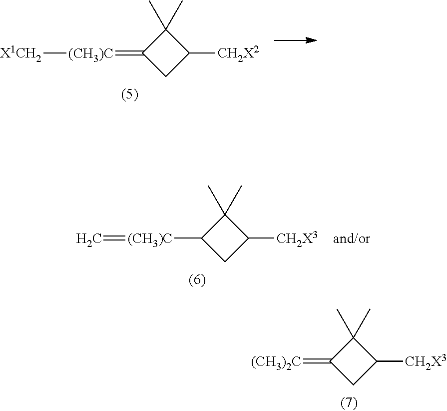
[X1CH2][(CH3)C]=C1CC([CH2X2])C1(C)C.C=[(CH3)C]C1CC([CH2X3])C1(C)C.[(CH3)2C]=C1CC([CH2X3])C1(C)C
